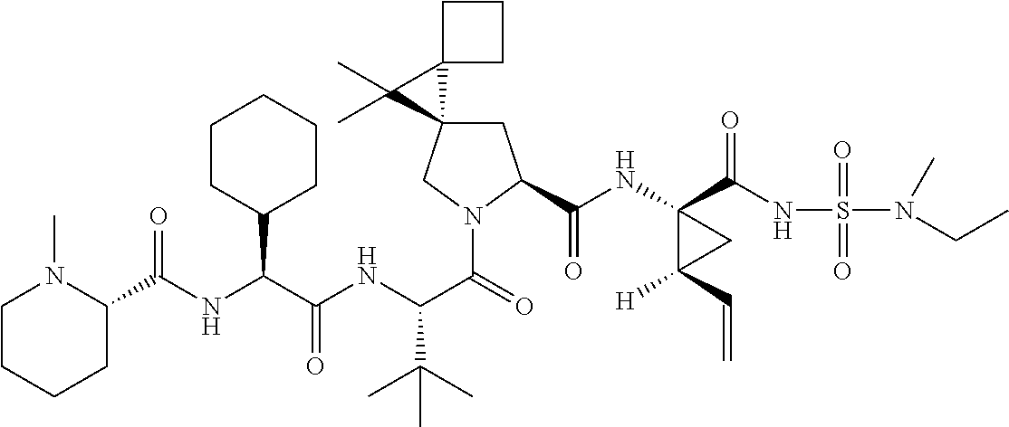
C(NC(C(NC(C(=O)N1CC2(CC1C(=O)NC1(C(=O)NS(=O)(=O)N(CC)C)C([H])(C=C)C1)C1(C2(C)C)CCC1)C(C)(C)C)=O)C1CCCCC1)(=O)C1N(C)CCCC1
